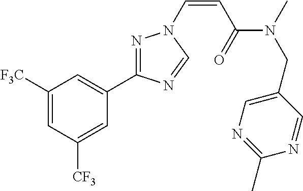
C1([F3C])=CC([CF3])=CC(C2=NN(C=CC(N(CC3=CN=C(C)N=C3)C)=O)C=N2)=C1
